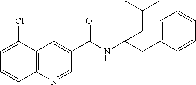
C1=C(Cl)C2=C(C=C1)N=CC(C(NC(CC1=CC=CC=C1)(C)CC(C)C)=O)=C2
